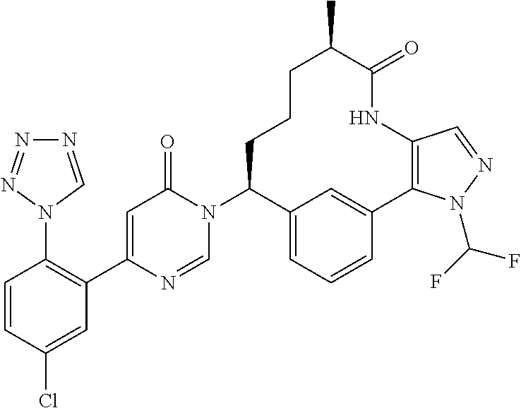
C1(N2C=NC(C3=C(N4C=NN=N4)C=CC(Cl)=C3)=CC2=O)C2=CC=CC(=C2)C2=C(NC(=O)C(C)CCC1)C=NN2C(F)F
